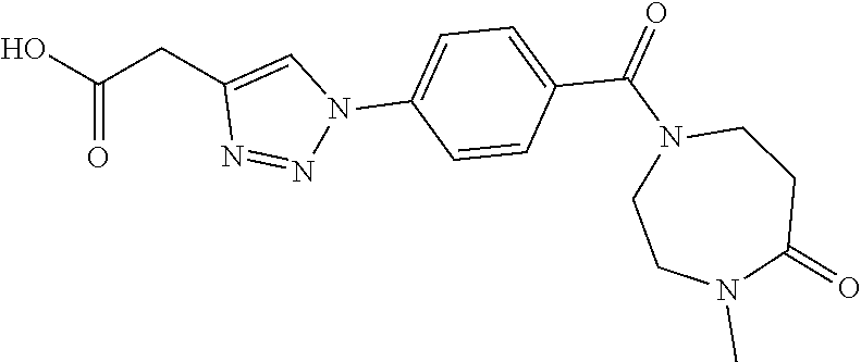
OC(CC1=CN(C2=CC=C(C(N3CCN(C)C(=O)CC3)=O)C=C2)N=N1)=O
